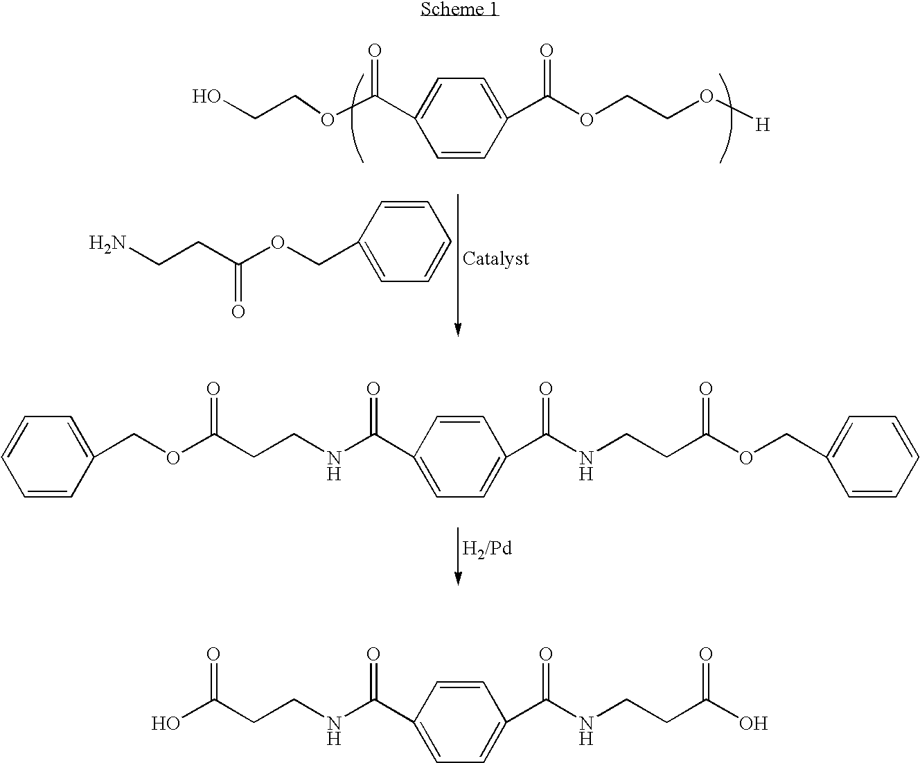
C1=CC(C(OCCO[H])=O)=CC=C1C(OCCO)=O.C1=CC(COC(CCN)=O)=CC=C1.C1=CC(C(NCCC(OCC2=CC=CC=C2)=O)=O)=CC=C1C(NCCC(OCC1=CC=CC=C1)=O)=O.C1=CC(C(NCCC(O)=O)=O)=CC=C1C(NCCC(O)=O)=O
